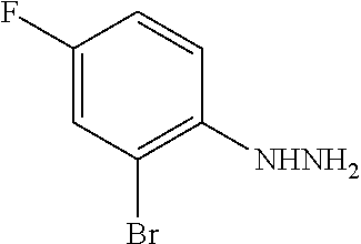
C1(F)=CC(Br)=C([NHNH2])C=C1
